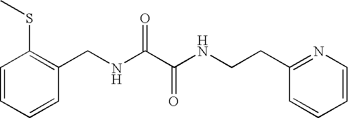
C1=CC=CC(SC)=C1CNC(C(NCCC1=NC=CC=C1)=O)=O
